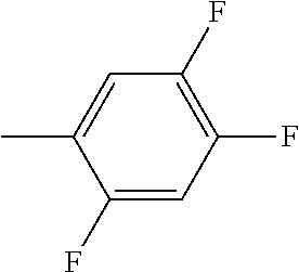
C1=C(C)C(F)=CC(F)=C1F
